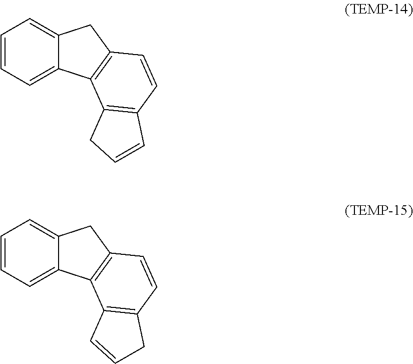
C1=CC=C2C(=C1)CC1=C2C2=C(C=C1)C=CC2.C1=CC=C2C(=C1)CC1=C2C2=C(C=C1)CC=C2
